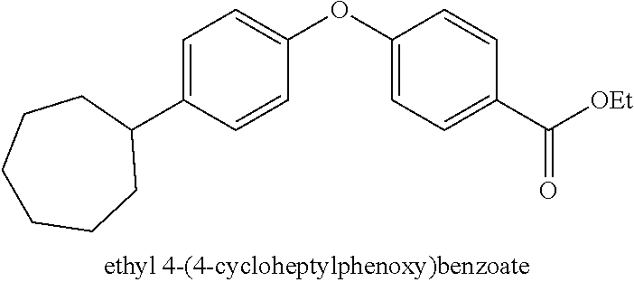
C1=C(C2CCCCCC2)C=CC(OC2=CC=C(C([OEt])=O)C=C2)=C1
